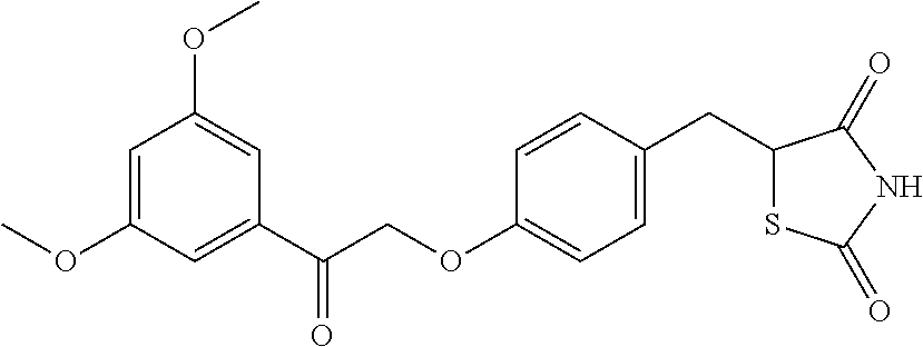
C1=C(OC)C=C(C(COC2=CC=C(CC3SC(=O)NC3=O)C=C2)=O)C=C1OC
